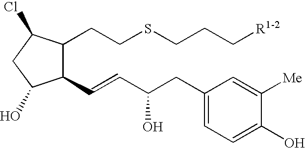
C1(C=CC(CC2=CC=C(O)C([Me])=C2)O)C(CCSCCC[R1-2])C(Cl)CC1O
